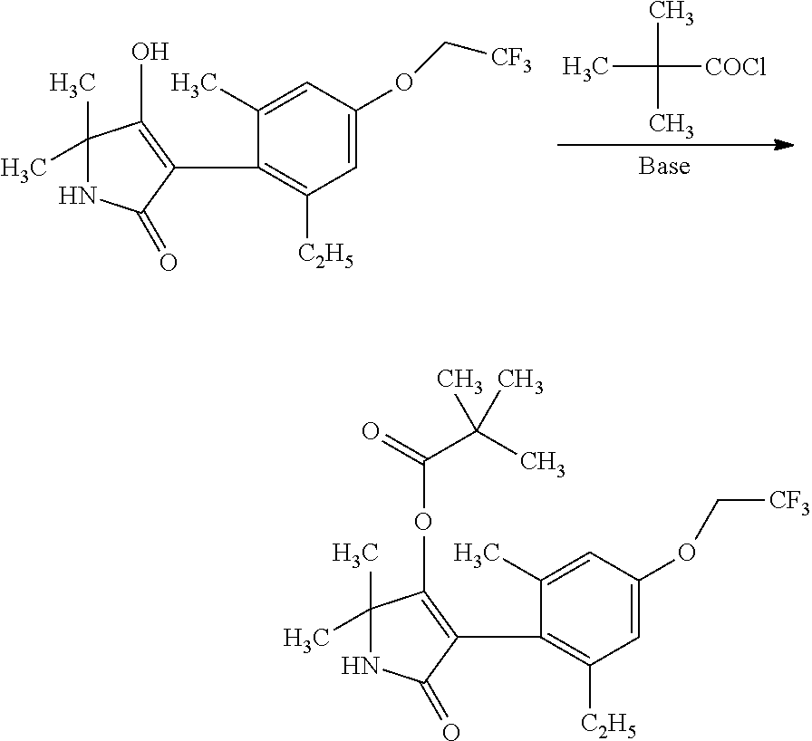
CC(C)(C)[COCl].C1(C)(C)NC(=O)C(C2=C([C2H5])C=C(OC[CF3])C=C2C)=C1O.C1(C)(C)NC(=O)C(C2=C([C2H5])C=C(OC[CF3])C=C2C)=C1OC(C(C)(C)C)=O
